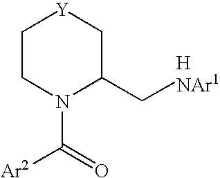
C1CN(C([Ar2])=O)C(C[HNAr1])C[Y]1
